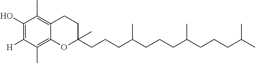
C1(O)=C([H])C(C)=C2C(=C1C)CCC(C)(CCCC(CCCC(CCCC(C)C)C)C)O2
